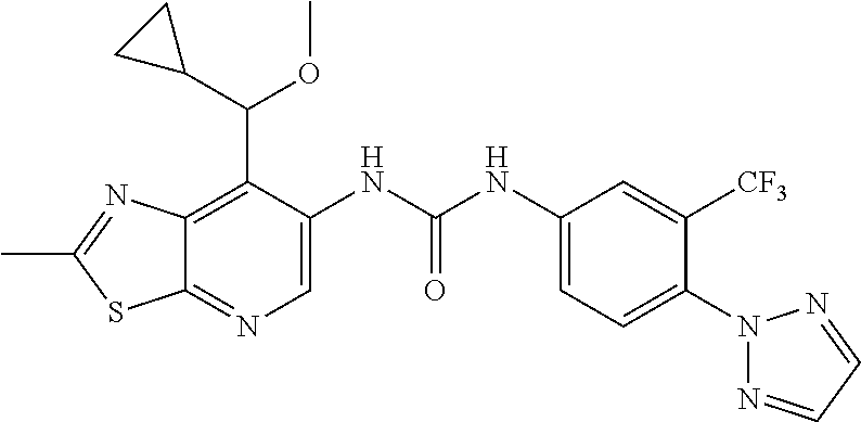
C1(C)=NC2=C(C(C3CC3)OC)C(NC(=O)NC3=CC=C(N4N=CC=N4)C([CF3])=C3)=CN=C2S1
